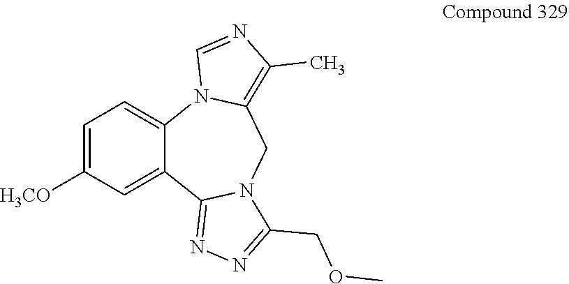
C1=C([H3CO])C=C2C(=C1)N1C(=C(C)N=C1)CN1C2=NN=C1COC
